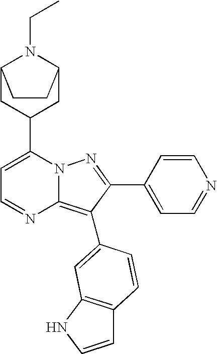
C1(C2CC3N(CC)C(C2)CC3)=CC=NC2=C(C3=CC4=C(C=CN4)C=C3)C(C3=CC=NC=C3)=NN12
